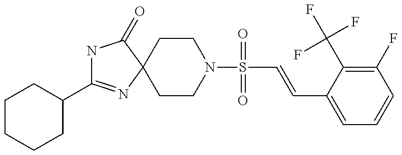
C1(C2=NC3(C(=O)N2)CCN(S(=O)(=O)C=CC2=CC=CC(F)=C2C(F)(F)F)CC3)CCCCC1
